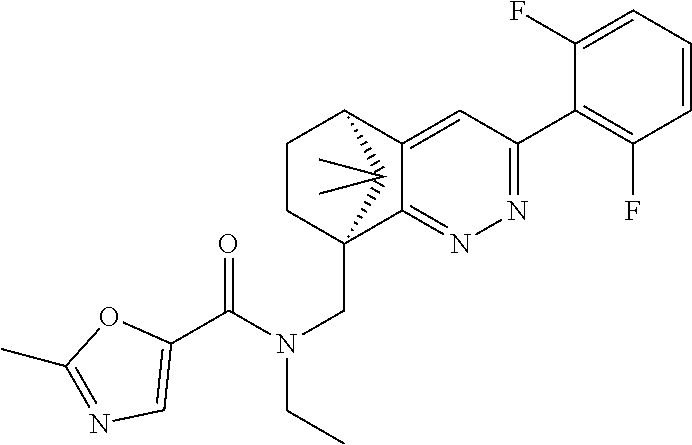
C12=CC(C3=C(F)C=CC=C3F)=NN=C1C1(CN(CC)C(C3=CN=C(C)O3)=O)CCC2C1(C)C
